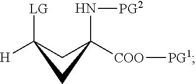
C1C([LG])([H])CC1(N[PG2])[COO][PG1]
